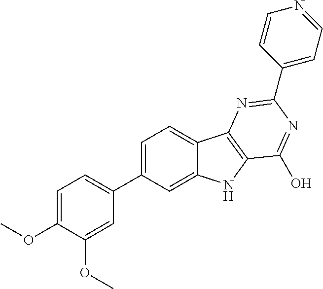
C1=C(C2=CC=C(OC)C(OC)=C2)C=C2C(=C1)C1=C(N2)C(O)=NC(C2=CC=NC=C2)=N1
